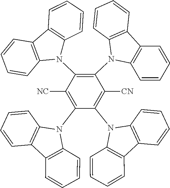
C1(N2C3=C(C4=C2C=CC=C4)C=CC=C3)=C([NC])C(N2C3=C(C=CC=C3)C3=C2C=CC=C3)=C(N2C3=C(C=CC=C3)C3=C2C=CC=C3)C([CN])=C1N1C2=C(C3=C1C=CC=C3)C=CC=C2
